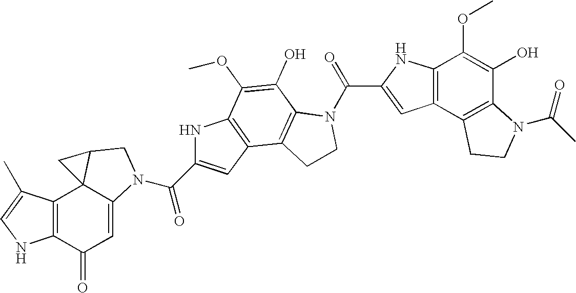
C12=C(C(=O)C=C3C14C(CN3C(C1=CC3=C(N1)C(OC)=C(O)C1=C3CCN1C(C1=CC3=C(N1)C(OC)=C(O)C1=C3CCN1C(=O)C)=O)=O)C4)NC=C2C
